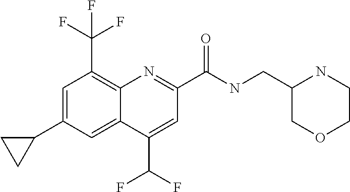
C1(C(F)F)=CC(C(NCC2COCCN2)=O)=NC2=C(C(F)(F)F)C=C(C3CC3)C=C12
